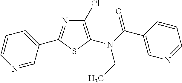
C1(Cl)=C(N(CC)C(=O)C2=CN=CC=C2)SC(C2=CC=CN=C2)=N1
